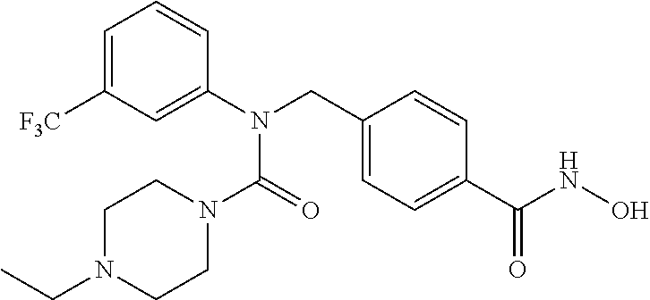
C1=C([F3C])C=C(N(CC2=CC=C(C(NO)=O)C=C2)C(=O)N2CCN(CC)CC2)C=C1
